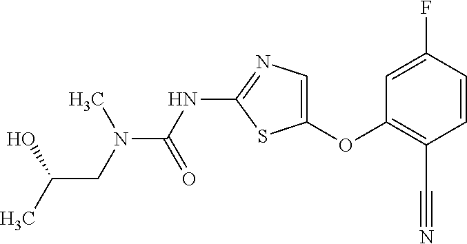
O(C1=CN=C(NC(=O)N(C)CC(O)C)S1)C1=C(C#N)C=CC(F)=C1
